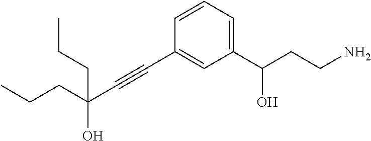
C1(C(CCN)O)=CC=CC(C#CC(O)(CCC)CCC)=C1
